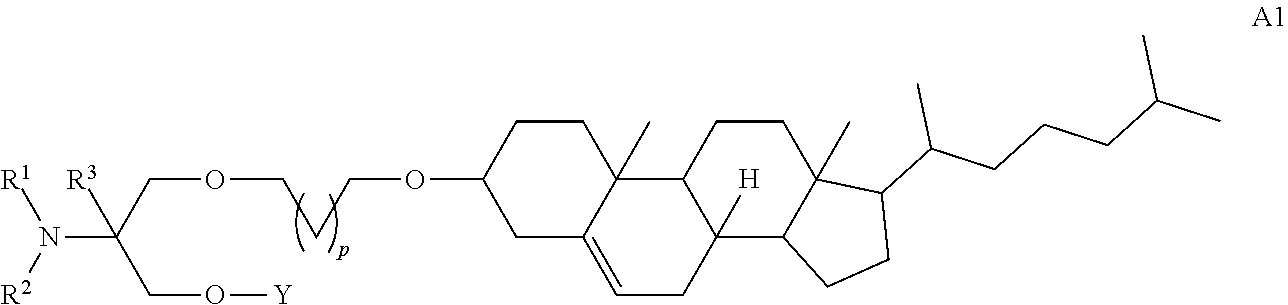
C1CC(OCCCOCC(N([R2])[R1])(CO[Y])[R3])CC2=CCC3([H])C(C12C)CCC1(C)C3CCC1C(CCCC(C)C)C
